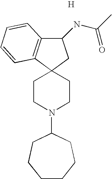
C1(NC(=O)C)C2=C(C3(C1)CCN(C1CCCCCC1)CC3)C=CC=C2.[H]
